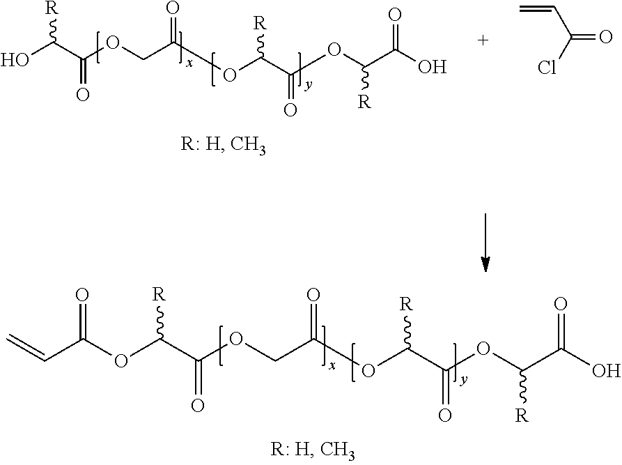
O(C(C(OCC(OC([R])C(OC(C(O)=O)[R])=O)=O)=O)[R])C(C=C)=O.OC(C(OCC(=O)OC([R])C(=O)OC(C(O)=O)[R])=O)[R].ClC(C=C)=O
